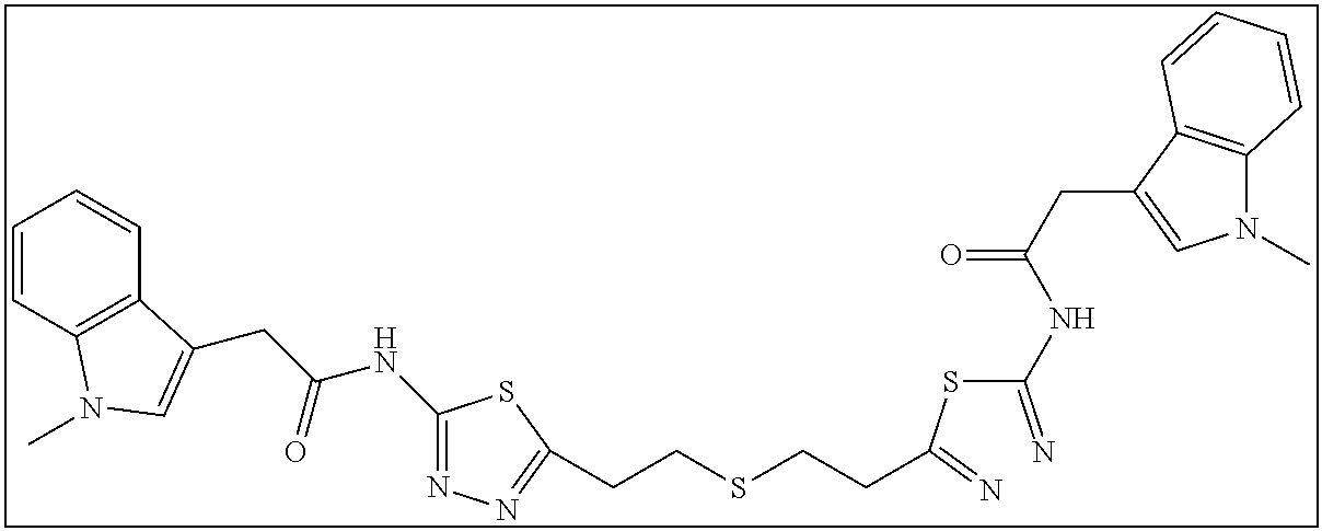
C1(NC(CC2=CN(C)C3=C2C=CC=C3)=O)=NN=C(CCSCCC(SC(=N)NC(CC2=CN(C)C3=C2C=CC=C3)=O)=N)S1
